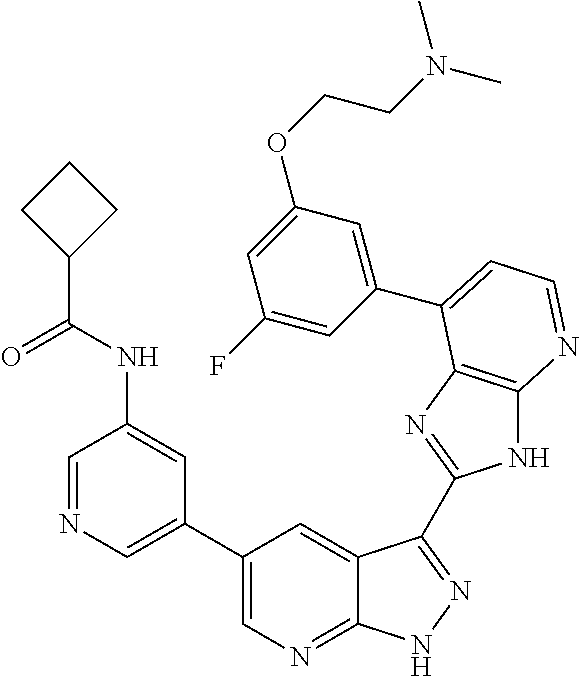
C1(C2=CN=CC(NC(C3CCC3)=O)=C2)=CN=C2C(=C1)C(C1=NC3=C(N1)N=CC=C3C1=CC(OCCN(C)C)=CC(F)=C1)=NN2
